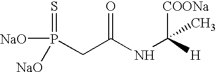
N(C(CP(=S)([NaO])[NaO])=O)C([H])([COONa])C
